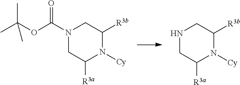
N1CC([R3a])N([Cy])C([R3b])C1.N1(C(OC(C)(C)C)=O)CC([R3a])N([Cy])C([R3b])C1
